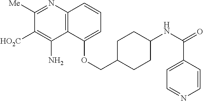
C1([Me])=NC2=C(C(N)=C1[HO2C])C(OCC1CCC(NC(=O)C3=CC=NC=C3)CC1)=CC=C2
